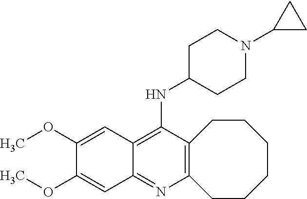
C12=C(C(NC3CCN(C4CC4)CC3)=C3C(=N1)C=C(OC)C(OC)=C3)CCCCCC2
